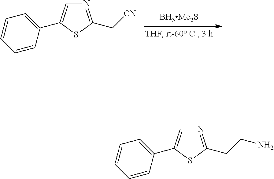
N1=C(C[CN])SC(C2=CC=CC=C2)=C1.N1=C(CCN)SC(C2=CC=CC=C2)=C1
